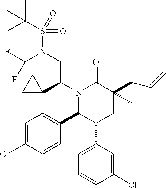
C(S(=O)(=O)N(C(F)F)CC(C1CC1)N1C(C2=CC=C(Cl)C=C2)C(C2=CC=CC(Cl)=C2)CC(C)(CC=C)C1=O)(C)(C)C
